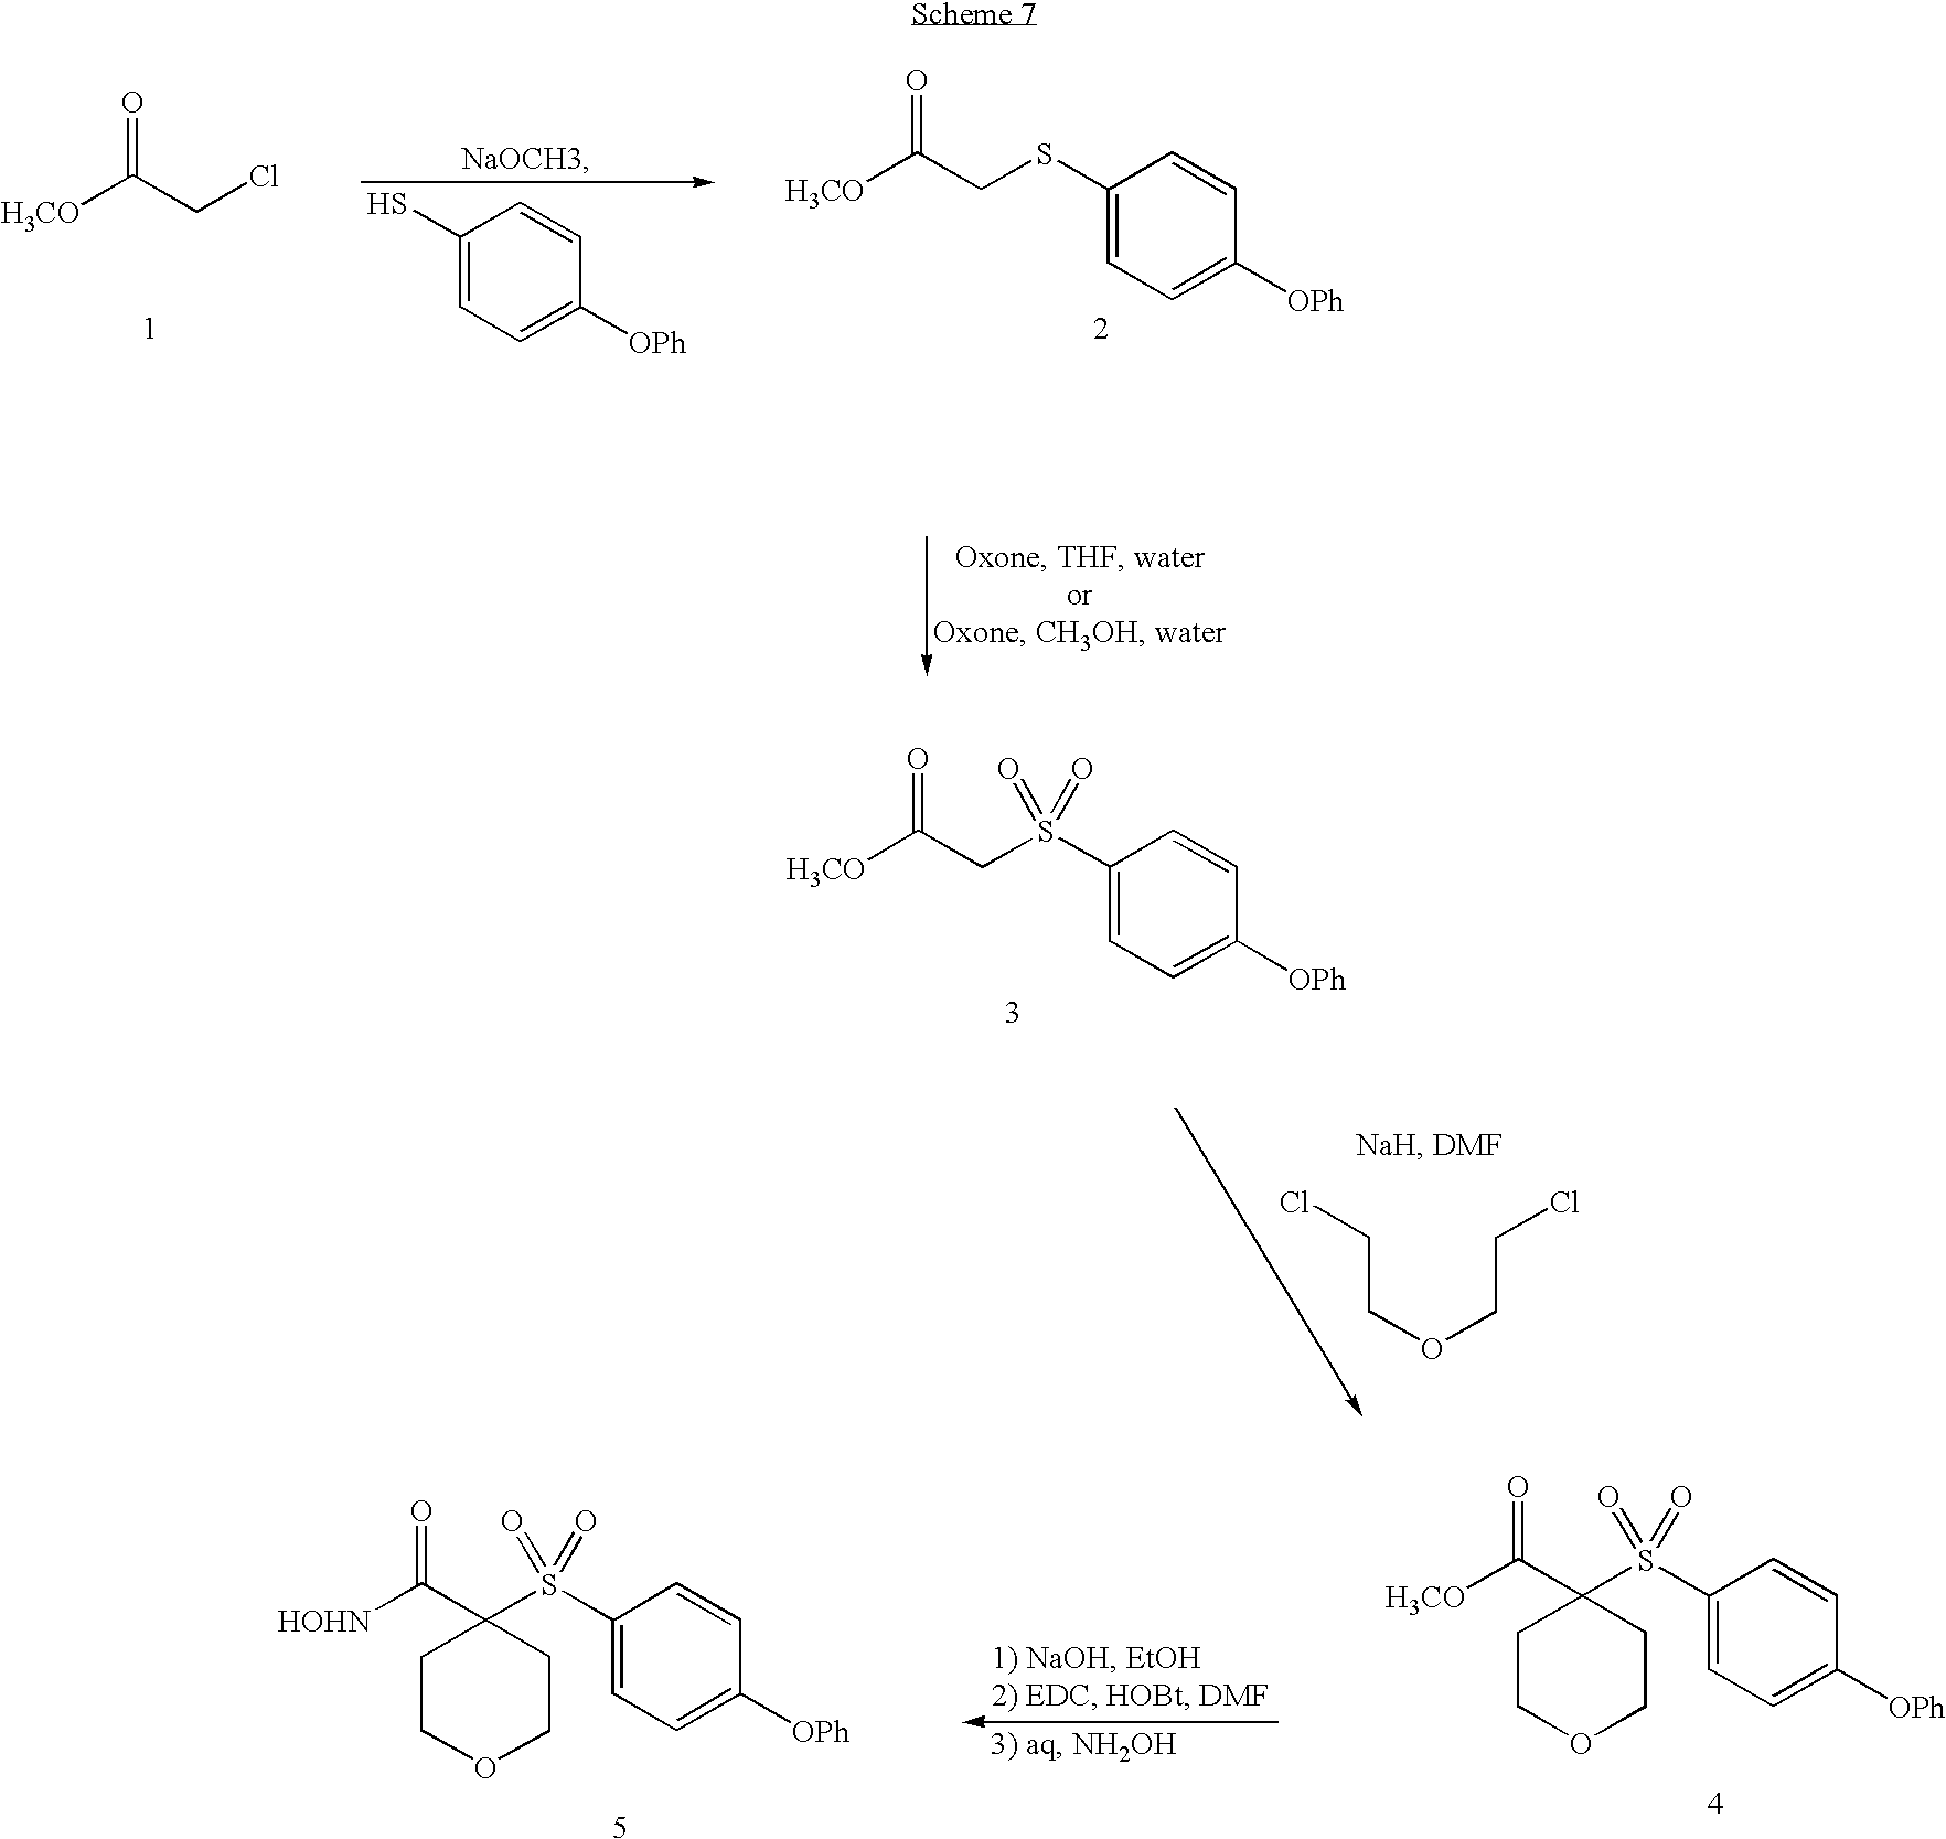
[H3CO]C(CCl)=O.C1(S)=CC=C([OPh])C=C1.C1(SCC([H3CO])=O)=CC=C([OPh])C=C1.C1(S(CC([H3CO])=O)(=O)=O)=CC=C([OPh])C=C1.C(COCCCl)Cl.C1(S(C2(C([H3CO])=O)CCOCC2)(=O)=O)=CC=C([OPh])C=C1.C1(S(C2(C([HOHN])=O)CCOCC2)(=O)=O)=CC=C([OPh])C=C1
